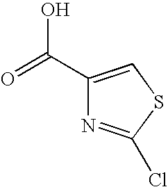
OC(=O)C1=CSC(Cl)=N1
